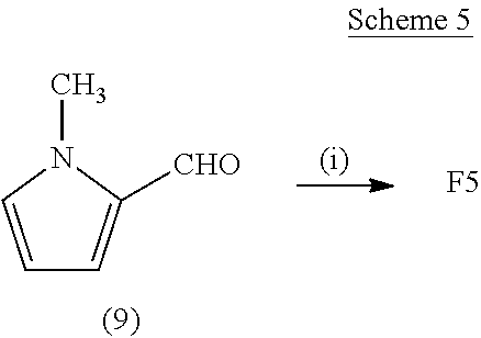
C1=CN(C)C([CHO])=C1.[F5]
